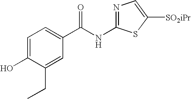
C1=C(O)C(CC)=CC(C(NC2=NC=C([SO2iPr])S2)=O)=C1
